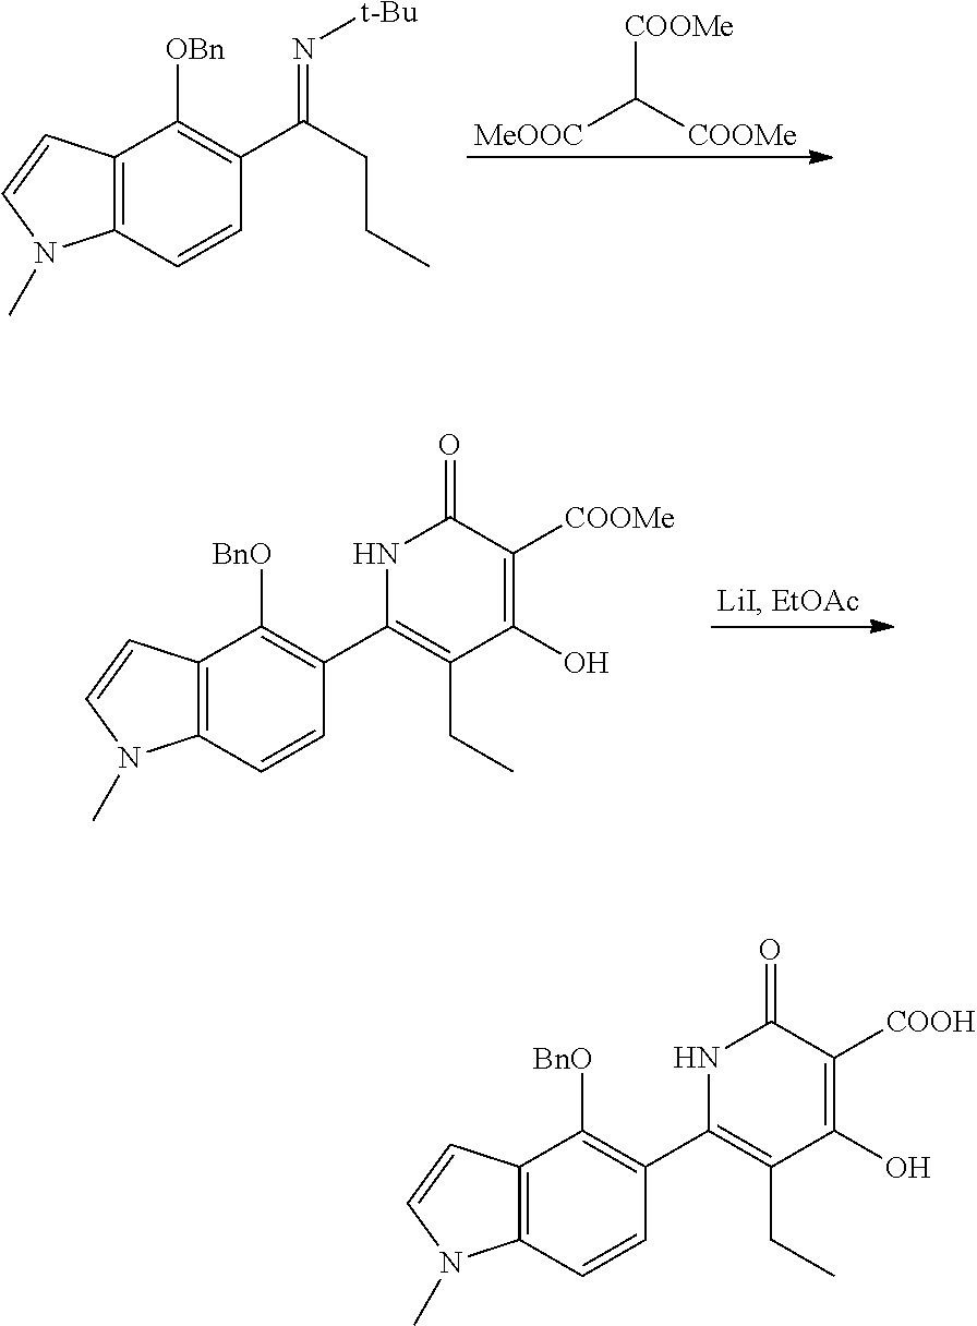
[MeOOC]C([COOMe])[COOMe].C12=C(C=CC(C(CCC)=N[t-Bu])=C1[OBn])N(C)C=C2.C12=C(C=CC(C3=C(CC)C(O)=C([COOMe])C(=O)N3)=C1[BnO])N(C)C=C2.C12=C(C=CC(C3=C(CC)C(O)=C([COOH])C(=O)N3)=C1[BnO])N(C)C=C2
